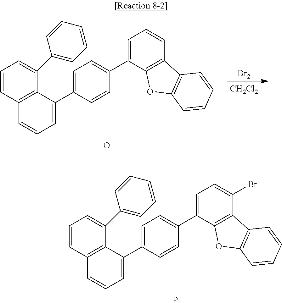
C1=CC2=C(C(C3=CC=CC=C3)=C1)C(C1=CC=C(C3=CC=C(Br)C4=C3OC3=C4C=CC=C3)C=C1)=CC=C2.P.C1=CC2=C(C(C3=CC=CC=C3)=C1)C(C1=CC=C(C3=CC=CC4=C3OC3=C4C=CC=C3)C=C1)=CC=C2.O.[Br2].[CH2Cl2]
